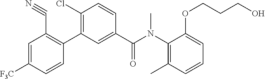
C1=C([F3C])C=CC(C2=C(Cl)C=CC(C(N(C3=C(C)C=CC=C3OCCCO)C)=O)=C2)=C1C#N
